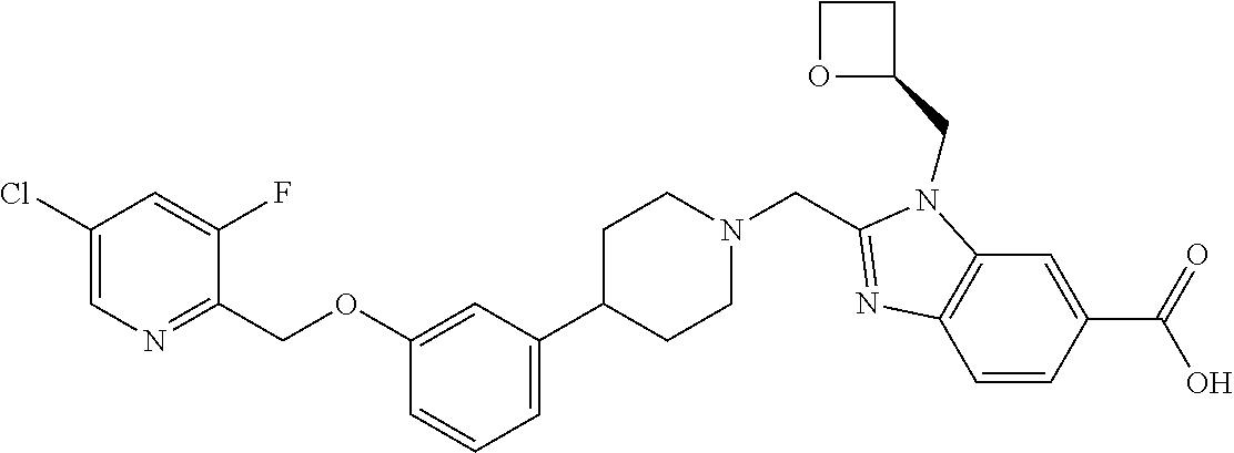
C12=C(C=C(C(=O)O)C=C1)N(CC1CCO1)C(CN1CCC(C3=CC=CC(OCC4=NC=C(Cl)C=C4F)=C3)CC1)=N2
